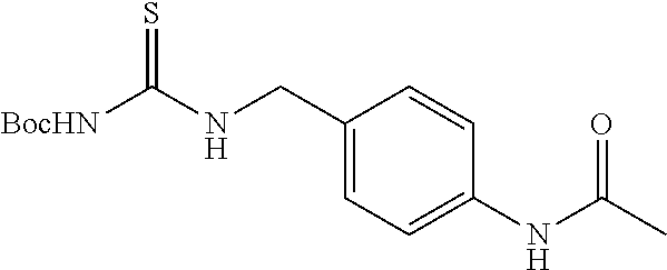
C1(CNC([BocHN])=S)=CC=C(NC(C)=O)C=C1
